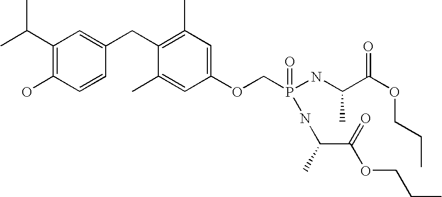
CC(C1=C(O)C=CC(CC2=C(C)C=C(OCP(NC(C(OCCC)=O)C)(=O)NC(C(=O)OCCC)C)C=C2C)=C1)C
